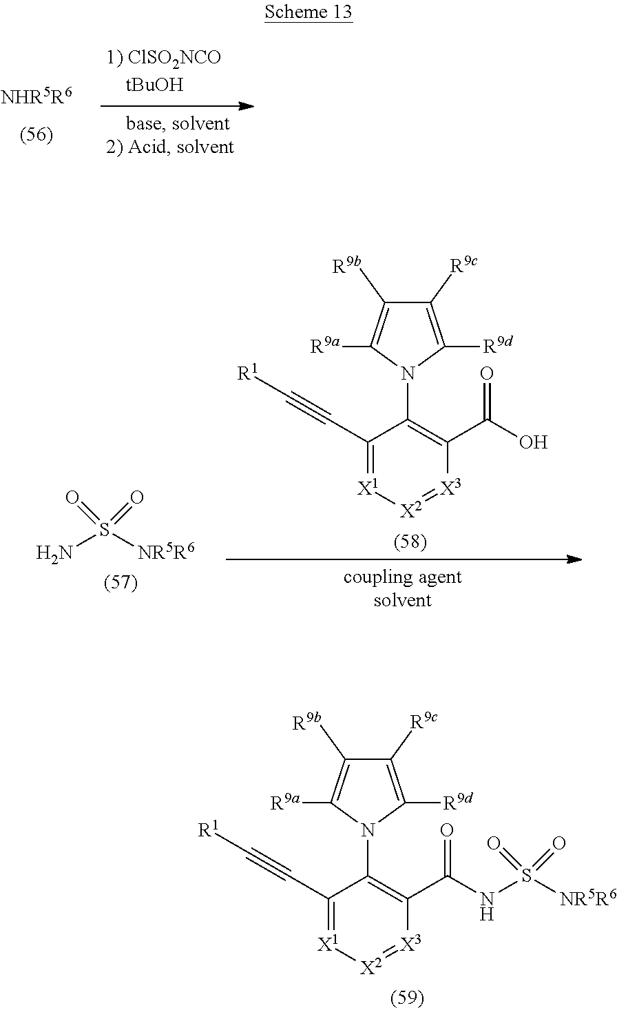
[NHR5R6].NS([NR5R6])(=O)=O.C1(C#C[R1])=[X1][X2]=[X3]C(C(O)=O)=C1N1C([R9d])=C([R9c])C([R9b])=C1[R9a].C1(C#C[R1])=[X1][X2]=[X3]C(C(NS([NR5R6])(=O)=O)=O)=C1N1C([R9d])=C([R9c])C([R9b])=C1[R9a]
